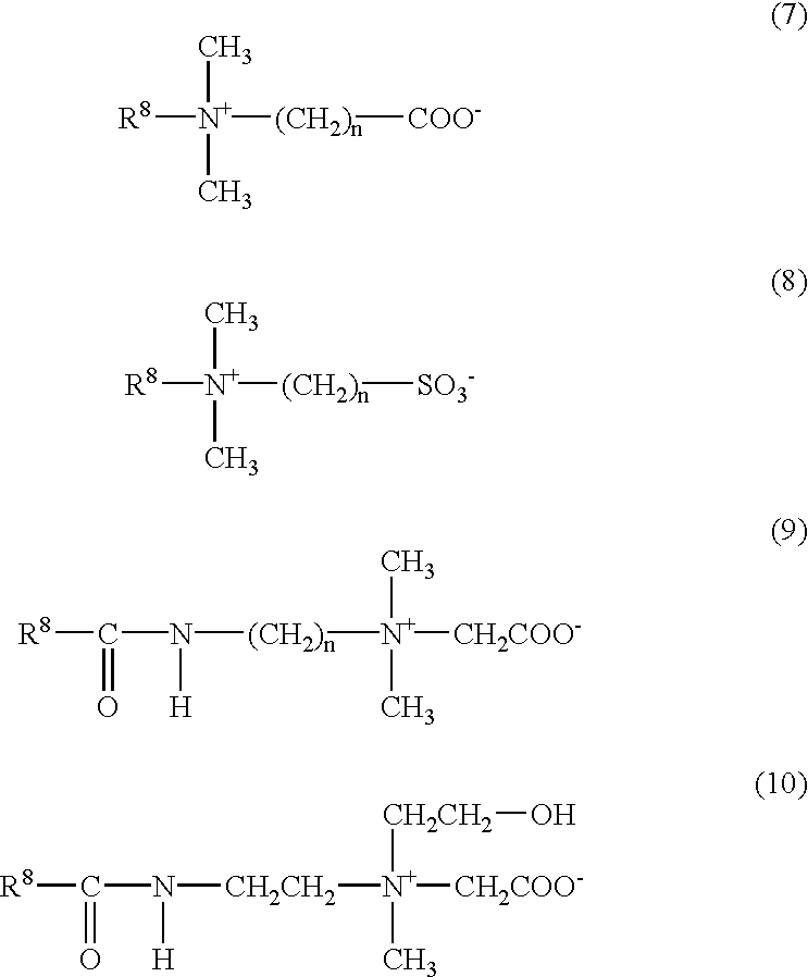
[R8][N+](C)(C)[(CH2)n][COO-].[R8][N+](C)(C)[(CH2)n][SO3-].[R8]C(N([H])[(CH2)n][N+]([CH2COO-])(C)C)=O.[R8]C(N([H])[CH2CH2][N+]([CH2COO-])([CH2CH2]O)C)=O
